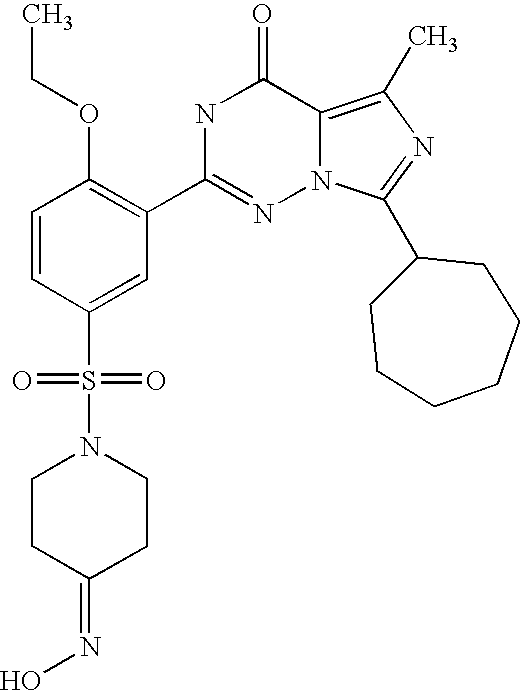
C1=CC(S(N2CCC(=NO)CC2)(=O)=O)=CC(C2=NN3C(=C(C)N=C3C3CCCCCC3)C(=O)N2)=C1OCC
